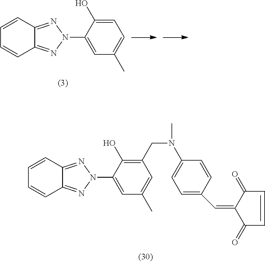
C1(N2N=C3C=CC=CC3=N2)=CC(C)=CC(CN(C)C2=CC=C(C=C3C(=O)C=CC3=O)C=C2)=C1O.C1(N2N=C3C=CC=CC3=N2)=CC(C)=CC=C1O
